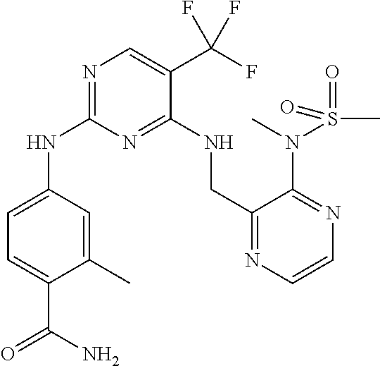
N(C1=NC=C(C(F)(F)F)C(NCC2=NC=CN=C2N(S(C)(=O)=O)C)=N1)C1=CC=C(C(N)=O)C(C)=C1
